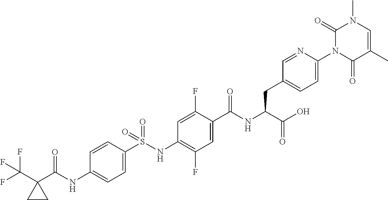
C1=C(S(NC2=C(F)C=C(C(NC(C(O)=O)CC3=CC=C(N4C(=O)C(C)=CN(C)C4=O)N=C3)=O)C(F)=C2)(=O)=O)C=CC(NC(C2(C(F)(F)F)CC2)=O)=C1
